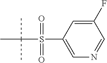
C1(F)=CC(S(C(C)(C)C)(=O)=O)=CN=C1
